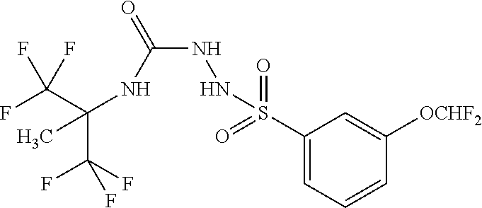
C(C(F)(F)F)(NC(NNS(C1=CC=CC([OCHF2])=C1)(=O)=O)=O)(C)C(F)(F)F
